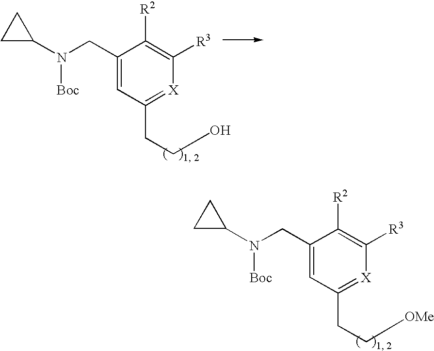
C1(CN(C2CC2)[Boc])=CC(CC[OMe])=[X]C([R3])=C1[R2].C1(CN(C2CC2)[Boc])=CC(CCO)=[X]C([R3])=C1[R2]
